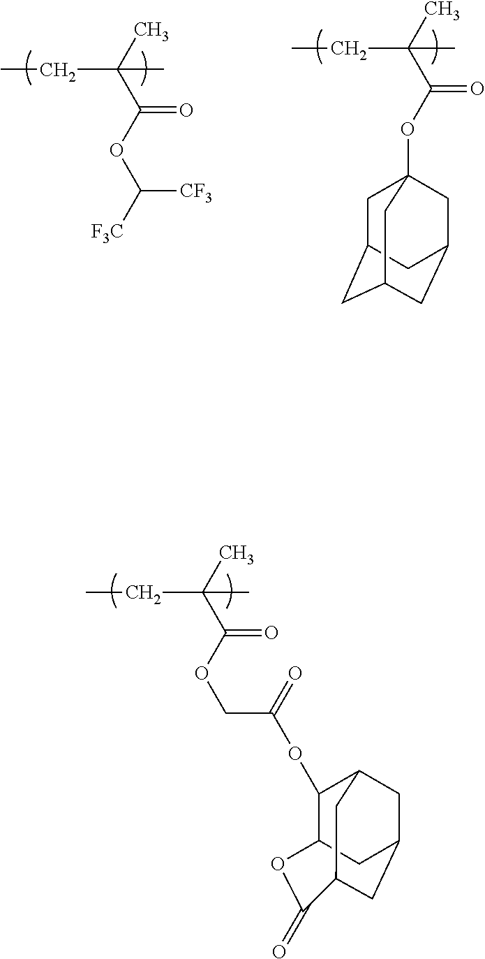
CC(C(OCC(OC1C2OC(=O)C3CC(CC1C3)C2)=O)=O)(C)CC.CC(C(OC([F3C])[CF3])=O)(C)CC.CC(C(OC12CC3CC(CC(C1)C3)C2)=O)(C)CC
